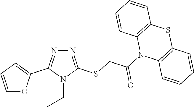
N1=C(SCC(=O)N2C3=C(SC4=C2C=CC=C4)C=CC=C3)N(CC)C(C2=CC=CO2)=N1
